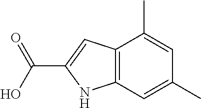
C12=C(C=C(C)C=C1C)NC(C(O)=O)=C2
